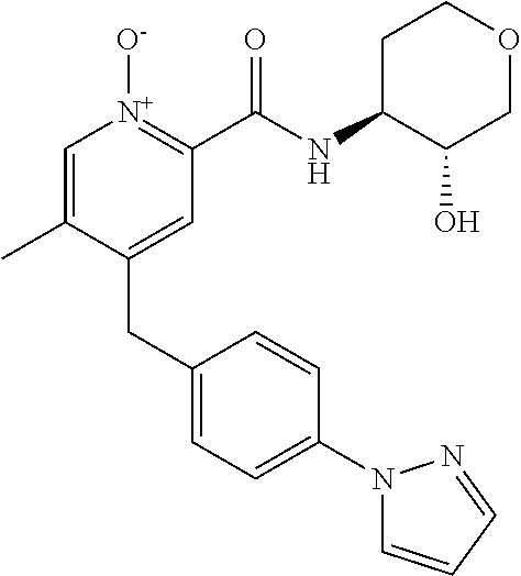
C1=C(C)C(CC2=CC=C(N3C=CC=N3)C=C2)=CC(C(NC2CCOCC2O)=O)=[N+]1[O-]
